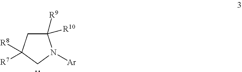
C1N([Ar])C([R9])([R10])CC1([R7])[R8]
